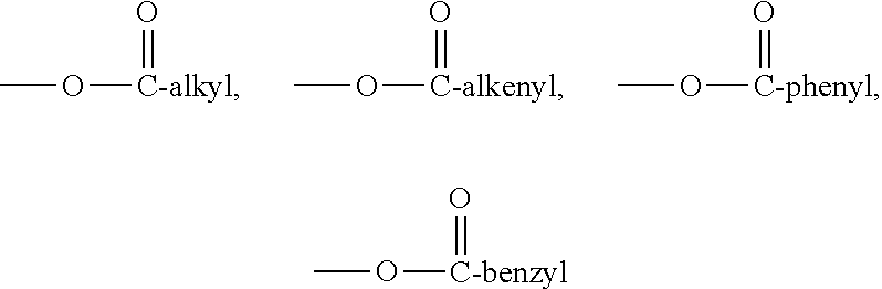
CO[C-alkyl]=O.CO[C-alkenyl]=O.CO[C-phenyl]=O.CO[C-benzyl]=O
